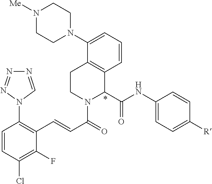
C1=CC=C(N2CCN([Me])CC2)C2=C1C(C(NC1=CC=C([R])C=C1)=O)N(C(C=CC1=C(N3C=NN=N3)C=CC(Cl)=C1F)=O)CC2
